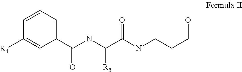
C1=CC=C(C(NC([R5])C(NCCCO)=O)=O)C=C1[R4]
